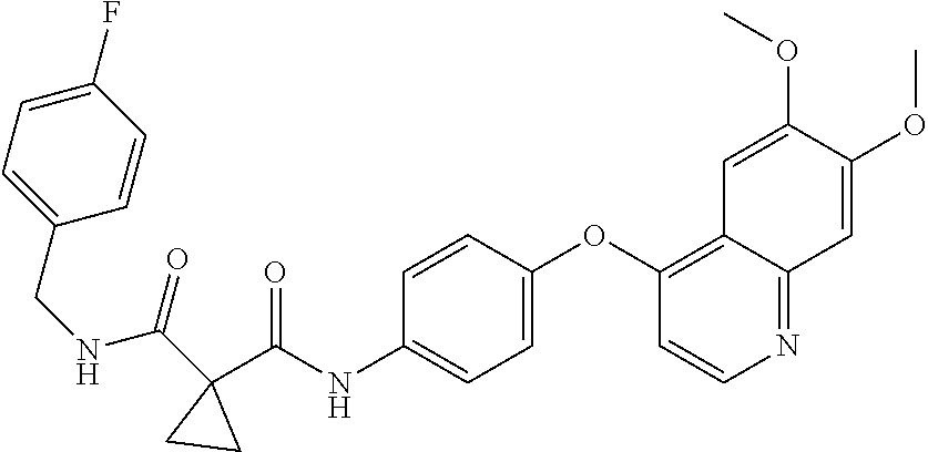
N(C(C1(C(NC2=CC=C(OC3=C4C(=NC=C3)C=C(OC)C(OC)=C4)C=C2)=O)CC1)=O)CC1=CC=C(F)C=C1
